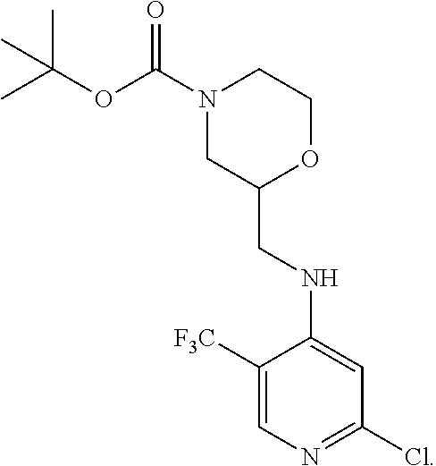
N1(C(OC(C)(C)C)=O)CC(CNC2=CC(Cl)=NC=C2[F3C])OCC1
